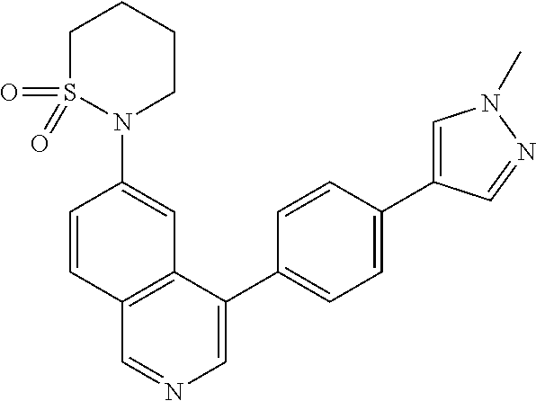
N1(C2=CC3=C(C=C2)C=NC=C3C2=CC=C(C3=CN(C)N=C3)C=C2)CCCCS1(=O)=O
